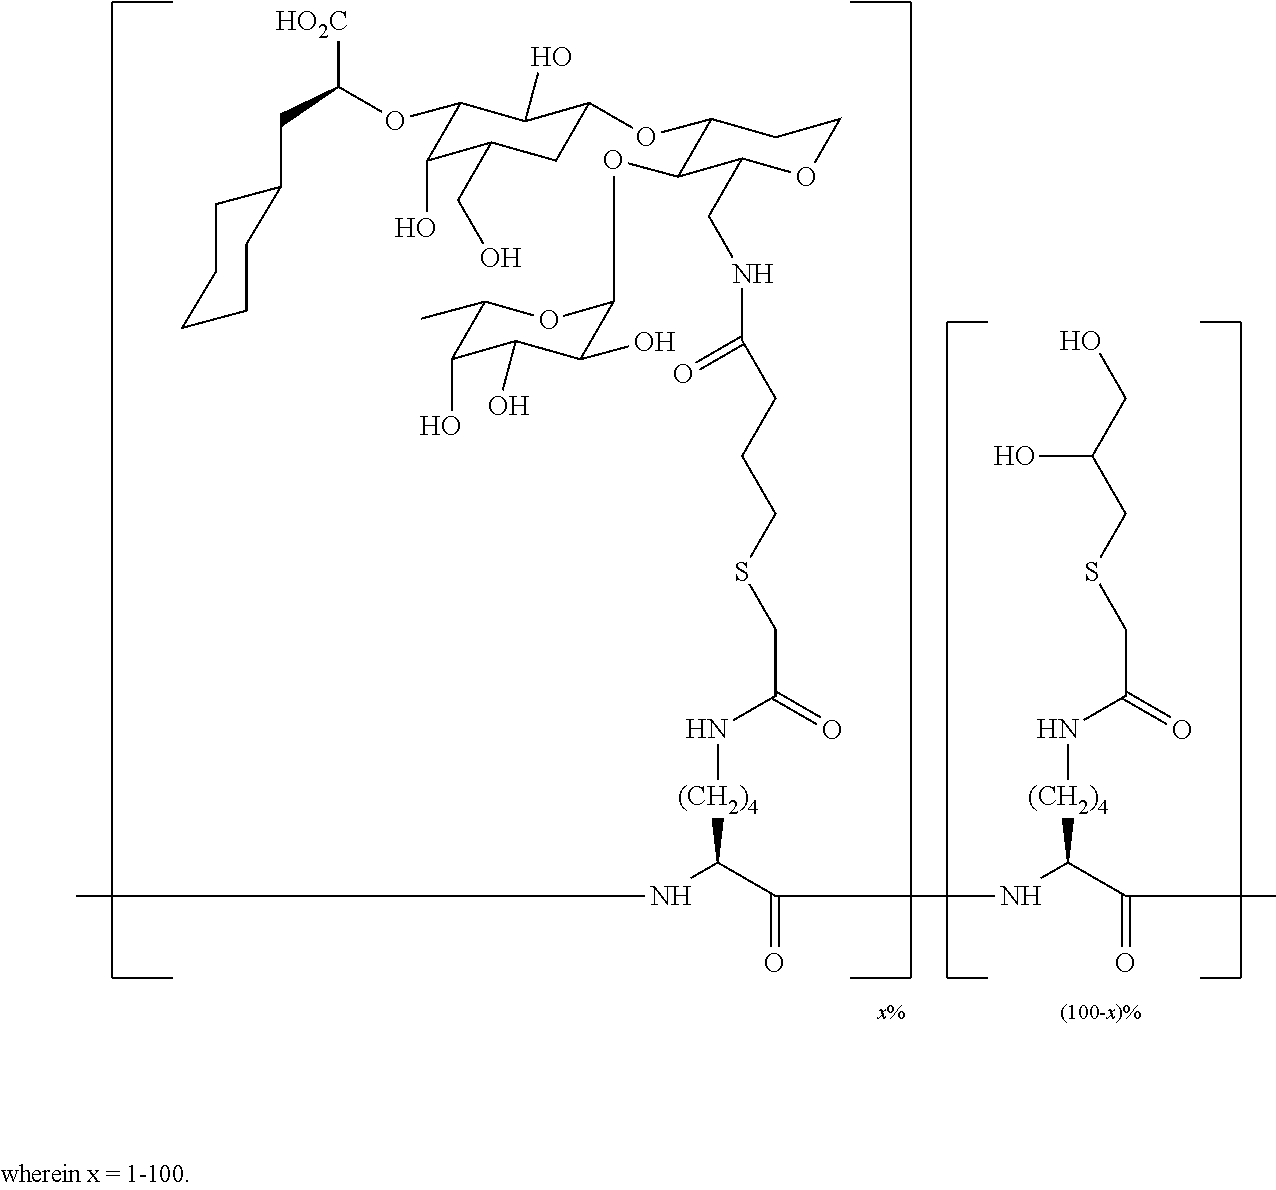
C1(OC(CC2CCCCC2)[HO2C])C(O)C(CO)CC(OC2C(OC3C(O)C(O)C(O)C(C)O3)C(CNC(CCCSCC(=O)N[(CH2)4]C(NC)C(=O)NC([(CH2)4]NC(CSCC(CO)O)=O)C(=O)C)=O)OCC2)C1O
